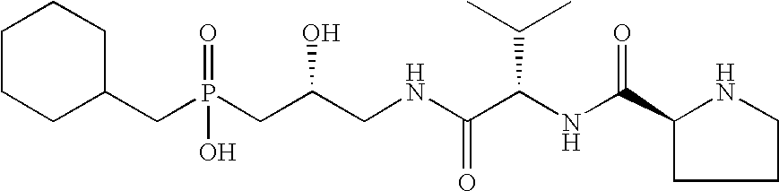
C1CCC(CP(CC(CNC(C(NC(=O)C2NCCC2)C(C)C)=O)O)(O)=O)CC1
